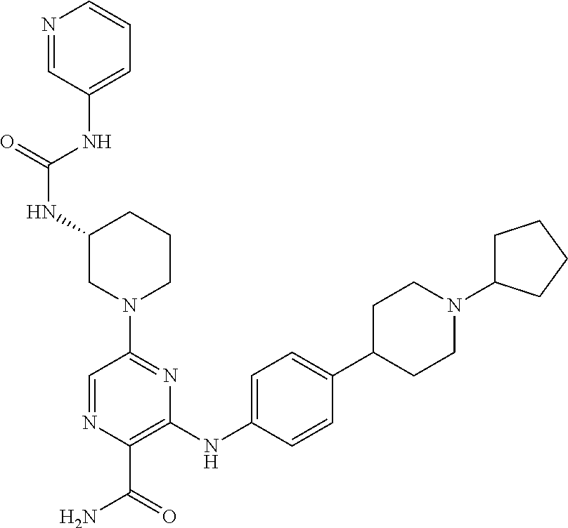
N(C1CN(C2=NC(NC3=CC=C(C4CCN(C5CCCC5)CC4)C=C3)=C(C(=O)N)N=C2)CCC1)C(=O)NC1=CC=CN=C1
